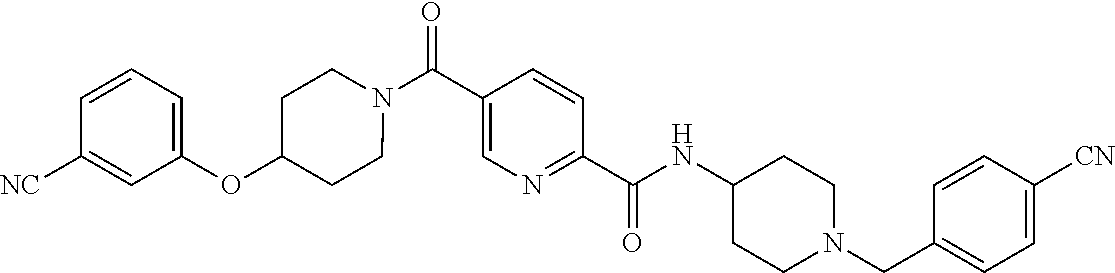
N(C(C1=NC=C(C(N2CCC(OC3=CC=CC([CN])=C3)CC2)=O)C=C1)=O)C1CCN(CC2=CC=C([CN])C=C2)CC1
